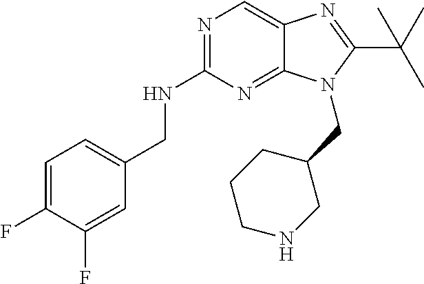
C1=C(F)C(F)=CC(CNC2=NC=C3C(=N2)N(CC2CCCNC2)C(C(C)(C)C)=N3)=C1
